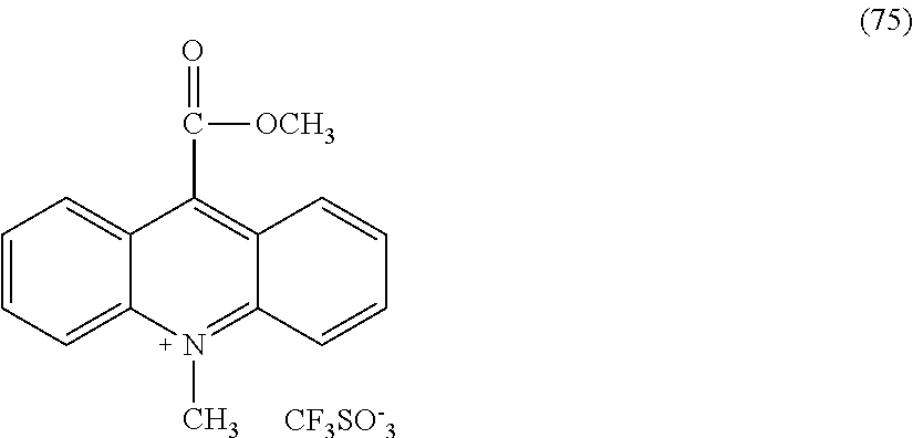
C1=CC=C2C(=C1)C(C([OCH3])=O)=C1C(=N2C)C=CC=C1.[CF3SO-3]
